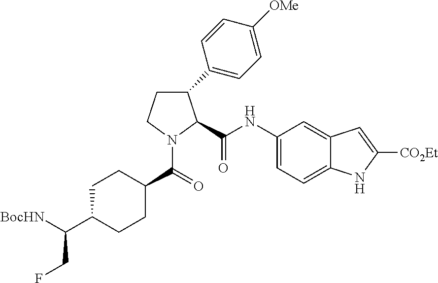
C1CN(C(=O)C2CCC(C([BocHN])CF)CC2)C(C(NC2=CC=C3C(=C2)C=C([CO2Et])N3)=O)C1C1=CC=C([OMe])C=C1
